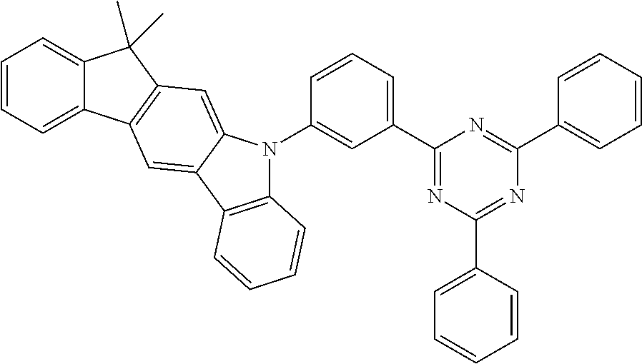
C1(C2=CC=CC(N3C4=CC5=C(C6=CC=CC=C6C5(C)C)C=C4C4=C3C=CC=C4)=C2)=NC(C2=CC=CC=C2)=NC(C2=CC=CC=C2)=N1
